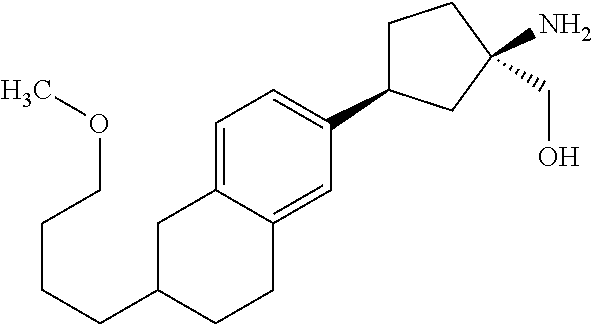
C(C1CCC2=CC(C3CCC(N)(CO)C3)=CC=C2C1)CCCOC
